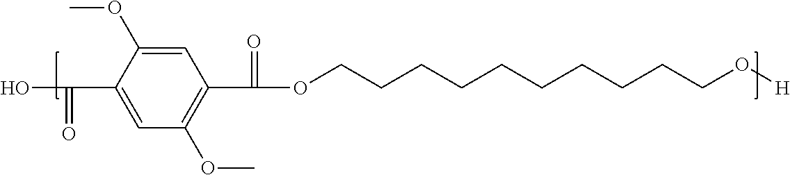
C1(C(=O)O)=CC(OC)=C(C(=O)OCCCCCCCCCCO[H])C=C1OC
